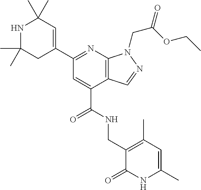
C(C1=CC(C2=CC(C)(C)NC(C)(C)C2)=NC2=C1C=NN2CC(OCC)=O)(NCC1=C(C)C=C(C)NC1=O)=O
